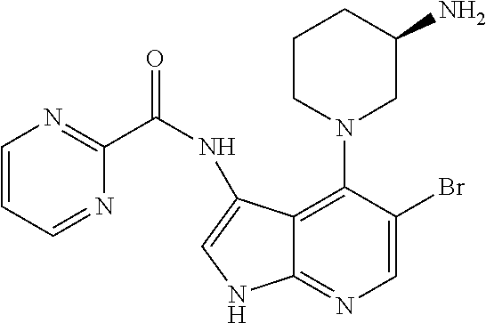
C1=C(Br)C(N2CC(N)CCC2)=C2C(=N1)NC=C2NC(C1=NC=CC=N1)=O
